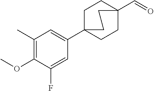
COC1=C(C)C=C(C23CCC(C=O)(CC2)CC3)C=C1F
